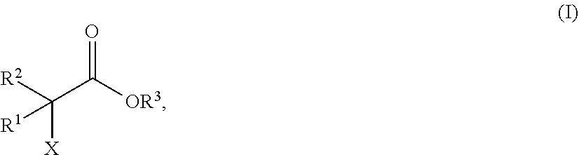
C(C([OR3])=O)([R2])([X])[R1]
